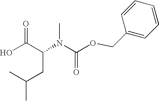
OC(C(CC(C)C)N(C)C(=O)OCC1=CC=CC=C1)=O
